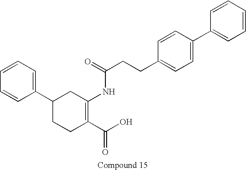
C1(C2=CC=CC=C2)CCC(C(O)=O)=C(NC(=O)CCC2=CC=C(C3=CC=CC=C3)C=C2)C1
